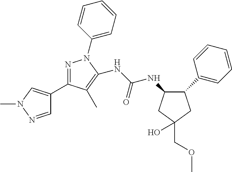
C1(C2=CN(C)N=C2)=NN(C2=CC=CC=C2)C(NC(NC2C(C3=CC=CC=C3)CC(COC)(O)C2)=O)=C1C
